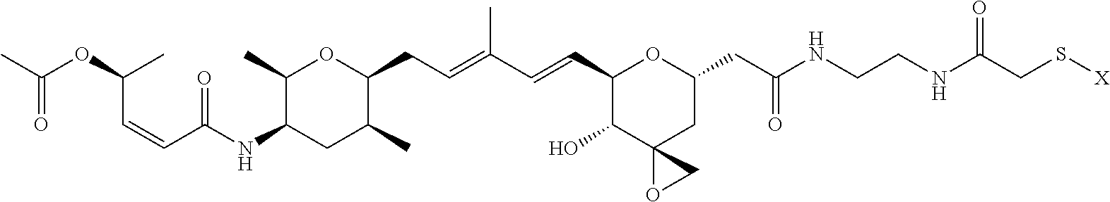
C1(C)C(NC(C=CC(OC(C)=O)C)=O)CC(C)C(CC=C(C=CC2C(O)C3(CC(CC(NCCNC(CS[X])=O)=O)O2)OC3)C)O1
